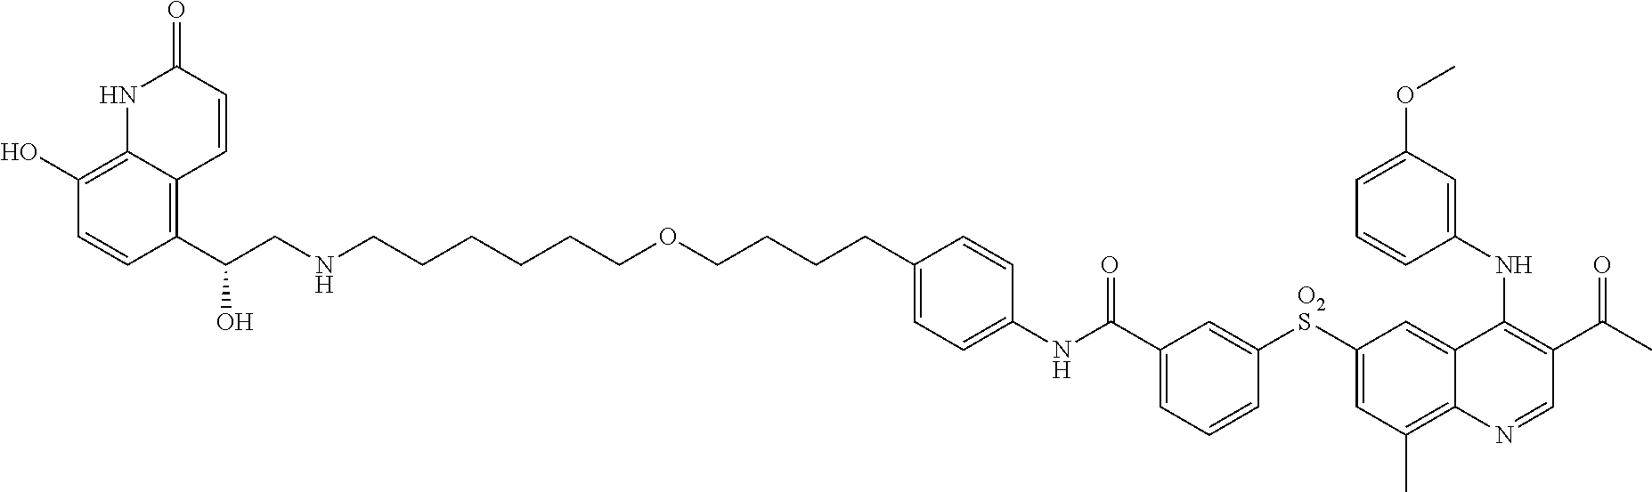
C1(C(CNCCCCCCOCCCCC2=CC=C(NC(C3=CC=CC([O2S]C4=CC(C)=C5C(=C4)C(NC4=CC(OC)=CC=C4)=C(C(=O)C)C=N5)=C3)=O)C=C2)O)=C2C(=C(O)C=C1)NC(=O)C=C2
